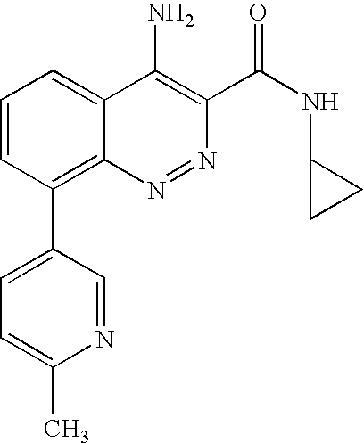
N1=CC(C2=C3C(=CC=C2)C(N)=C(C(=O)NC2CC2)N=N3)=CC=C1C
